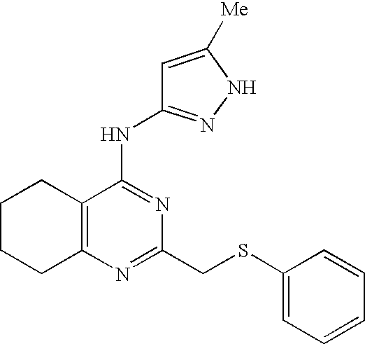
C1CCC2=C(C1)C(NC1=NNC([Me])=C1)=NC(CSC1=CC=CC=C1)=N2
